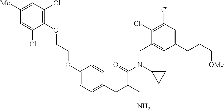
C1=C([Me])C=C(Cl)C(OCCOC2=CC=C(CC(CN)C(=O)N(C3CC3)CC3=CC(CCC[OMe])=CC(Cl)=C3Cl)C=C2)=C1Cl
